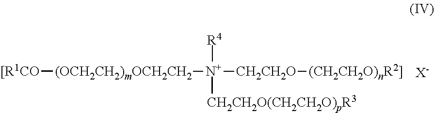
[(OCH2CH2)mOCH2CH2]([[R1CO])[N+]([CH2CH2O][(CH2CH2O)nR2]])([R4])[CH2CH2O(CH2CH2O)pR3].[X-]
